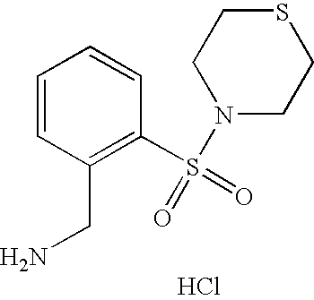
C1=CC(CN)=C(S(=O)(N2CCSCC2)=O)C=C1.Cl
